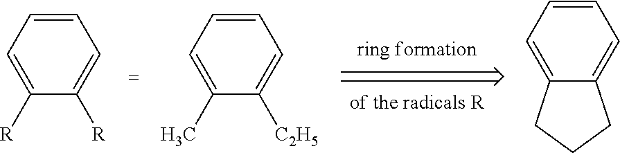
C1=CC=C([R])C([R])=C1.C1=CC=C(C)C([C2H5])=C1.C1=CC=C2C(=C1)CCC2
